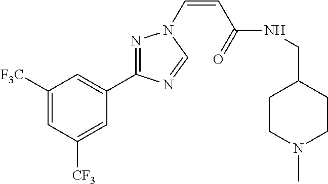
C1([F3C])=CC([CF3])=CC(C2=NN(C=CC(NCC3CCN(C)CC3)=O)C=N2)=C1
